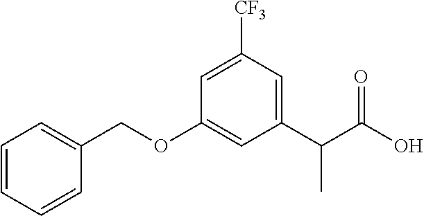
C1=C([CF3])C=C(C(C(O)=O)C)C=C1OCC1=CC=CC=C1
